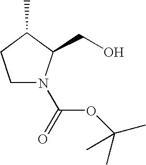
C1N(C(OC(C)(C)C)=O)C(CO)C(C)C1
